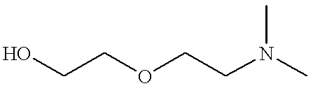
OCCOCCN(C)C
